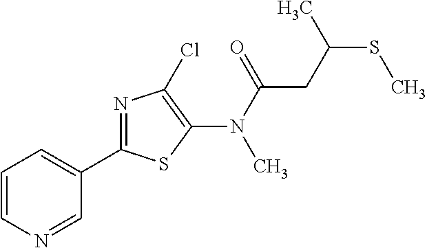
C1=CN=CC(C2=NC(Cl)=C(N(C(=O)CC(SC)C)C)S2)=C1
